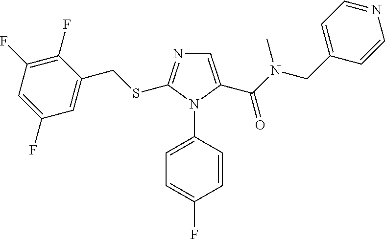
C1(F)=CC(F)=C(F)C(CSC2=NC=C(C(N(CC3=CC=NC=C3)C)=O)N2C2=CC=C(F)C=C2)=C1
